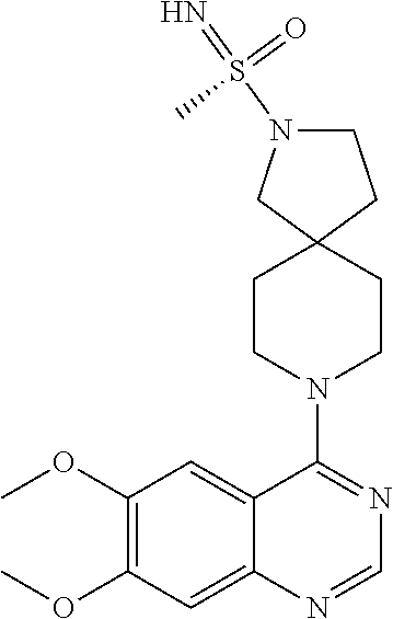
C1(OC)=C(OC)C=C2C(=C1)C(N1CCC3(CC1)CCN(S(=N)(=O)C)C3)=NC=N2
